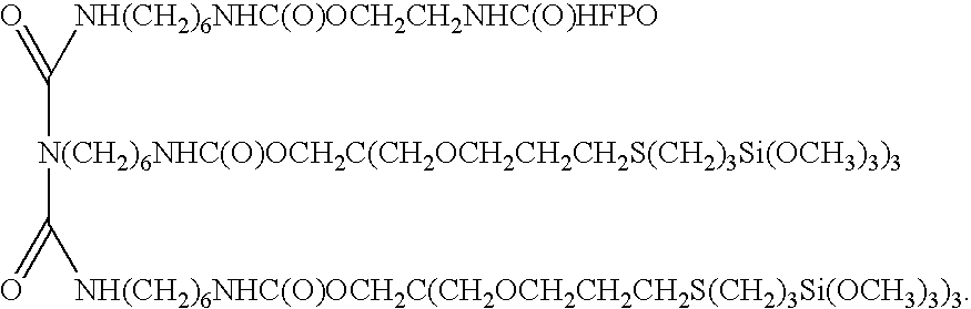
C([N(CH2)6NHC(O)OCH2C(CH2OCH2CH2CH2S(CH2)3Si(OCH3)3)3]C([NH(CH2)6NHC(O)OCH2C(CH2OCH2CH2CH2S(CH2)3Si(OCH3)3)3])=O)([NH(CH2)6NHC(O)OCH2CH2NHC(O)HFPO])=O
